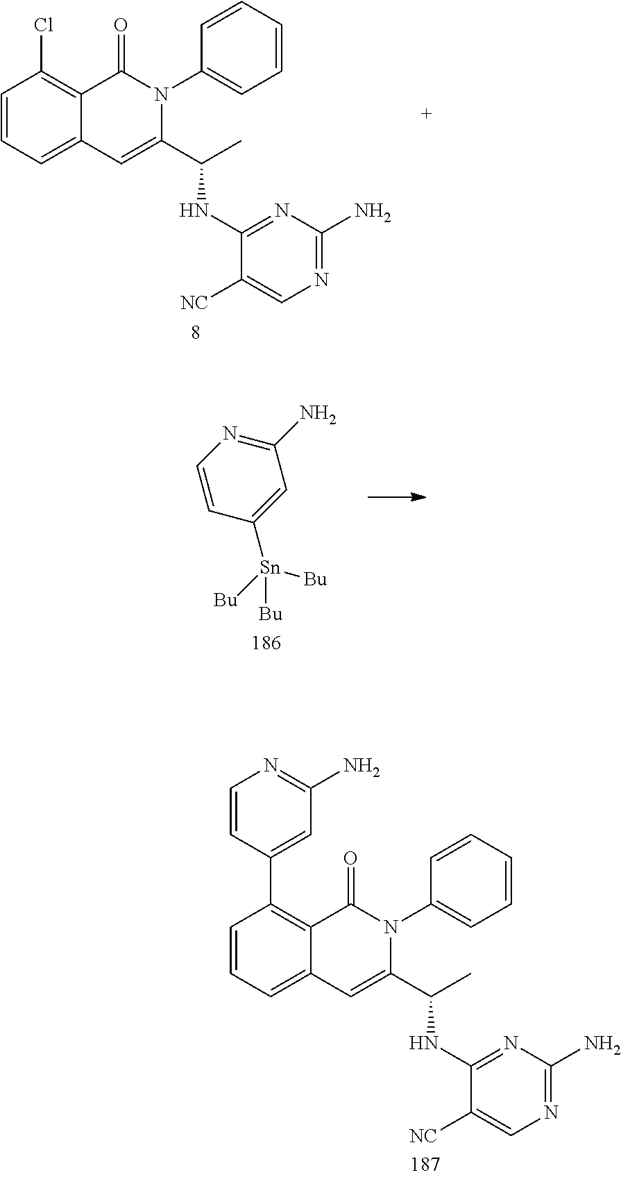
N1=C(NC(C2=CC3=CC=CC(Cl)=C3C(=O)N2C2=CC=CC=C2)C)C([NC])=CN=C1N.C1=CC([Sn]([Bu])([Bu])[Bu])=CC(N)=N1.N1=C(NC(C2=CC3=CC=CC(C4=CC(N)=NC=C4)=C3C(=O)N2C2=CC=CC=C2)C)C([NC])=CN=C1N
